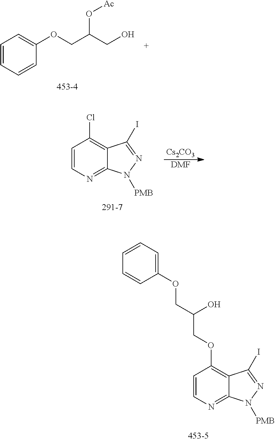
C1=CN=C2C(=C1OCC(COC1=CC=CC=C1)O)C(I)=NN2[PMB].C1=CC=CC(OCC(CO)O[Ac])=C1.C1=CN=C2C(=C1Cl)C(I)=NN2[PMB].[Cs2CO3].[DMF]
